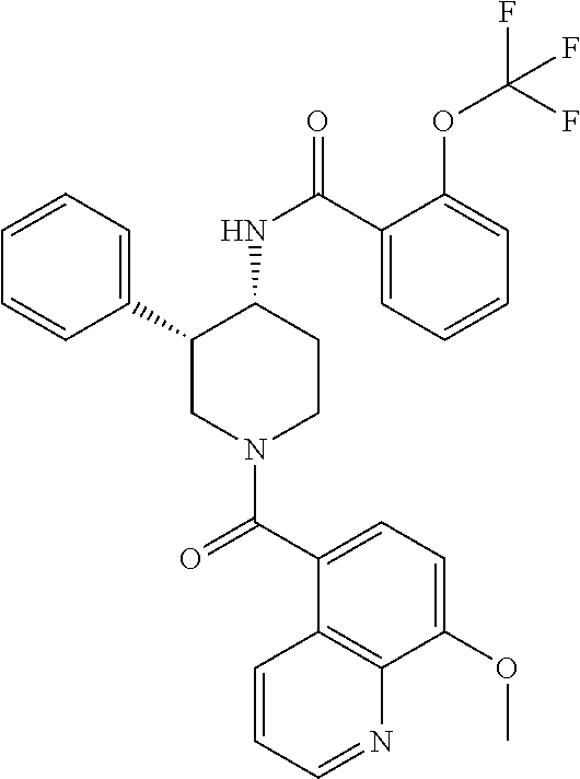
C1=CC=C(C2CN(C(C3=CC=C(OC)C4=C3C=CC=N4)=O)CCC2NC(=O)C2=CC=CC=C2OC(F)(F)F)C=C1
